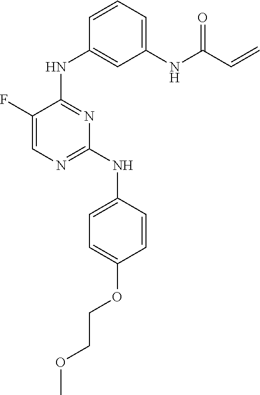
C1=C(F)C(NC2=CC(NC(C=C)=O)=CC=C2)=NC(NC2=CC=C(OCCOC)C=C2)=N1
